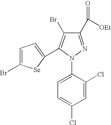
C1=C(Cl)C(N2N=C(C([OEt])=O)C(Br)=C2C2=CC=C(Br)[Se]2)=CC=C1Cl
